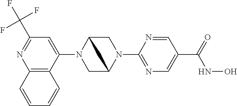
C1(N2CC3N(C4=NC=C(C(NO)=O)C=N4)CC2C3)=CC(C(F)(F)F)=NC2=C1C=CC=C2
